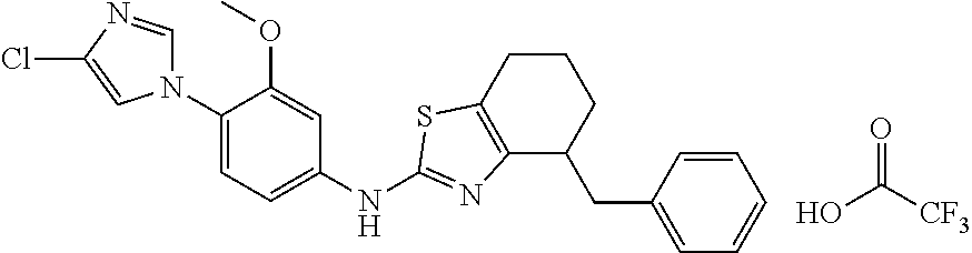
N1(C2=CC=C(NC3=NC4=C(CCCC4CC4=CC=CC=C4)S3)C=C2OC)C=NC(Cl)=C1.OC([CF3])=O
